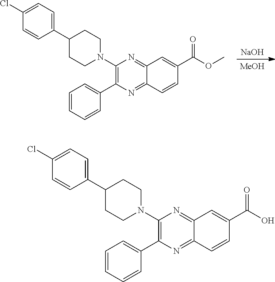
[NaOH].[MeOH].C1(N2CCC(C3=CC=C(Cl)C=C3)CC2)=C(C2=CC=CC=C2)N=C2C(=N1)C=C(C(=O)OC)C=C2.C1(N2CCC(C3=CC=C(Cl)C=C3)CC2)=C(C2=CC=CC=C2)N=C2C(=N1)C=C(C(=O)O)C=C2
